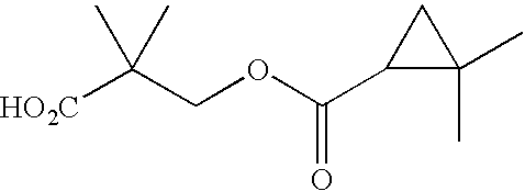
[HO2C]C(COC(C1C(C)(C)C1)=O)(C)C
